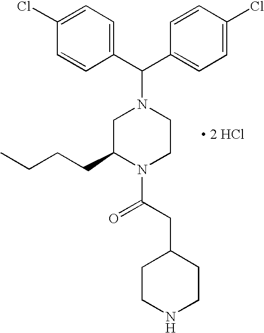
C1=C(Cl)C=CC(C(C2=CC=C(Cl)C=C2)N2CC(CCCC)N(C(CC3CCNCC3)=O)CC2)=C1.[ 2 HCl]
